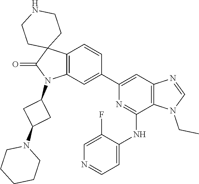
C12=C(C=C(C3=CC4=C(C(NC5=CC=NC=C5F)=N3)N(CC)C=N4)C=C1)N(C1CC(N3CCCCC3)C1)C(=O)C21CCNCC1
